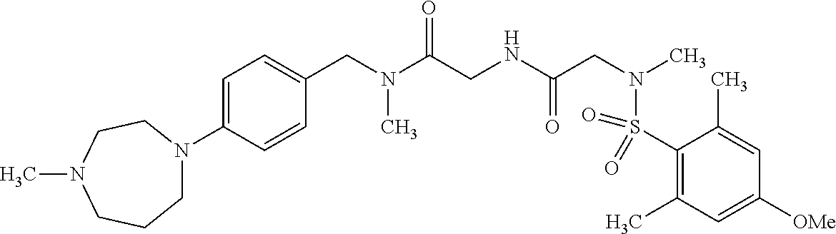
C1=C(N2CCCN(C)CC2)C=CC(CN(C(CNC(CN(C)S(=O)(=O)C2=C(C)C=C([OMe])C=C2C)=O)=O)C)=C1
